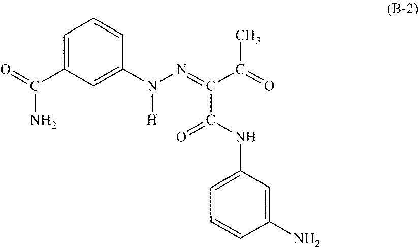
N(N=C(C(=O)C)C(NC1=CC=CC(N)=C1)=O)(C1=CC(C(=O)N)=CC=C1)[H]
